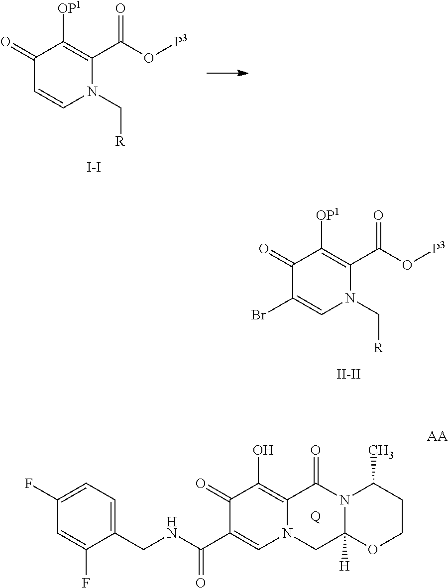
C1(C(O[P3])=O)=C([OP1])C(=O)C(Br)=CN1C[R].[II-II].C1(CNC(=O)C2=CN3C(=C(O)C2=O)C(=O)N2C(C)CCOC2([H])C3)=CC=C(F)C=C1F.[Q].C1(C(O[P3])=O)=C([OP1])C(=O)C=CN1C[R].[I-I]
